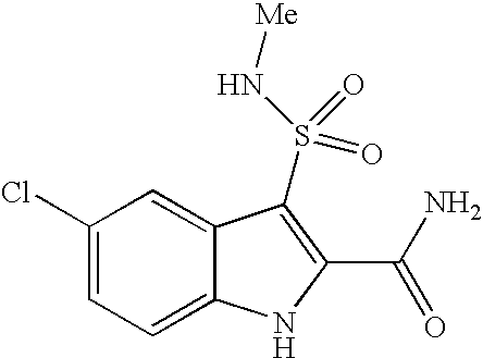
C1(Cl)=CC=C2C(=C1)C(S(N[Me])(=O)=O)=C(C(N)=O)N2
